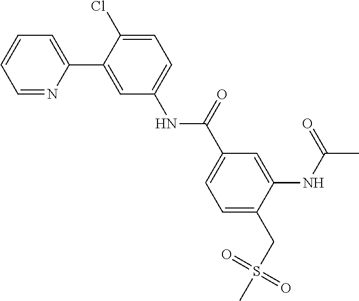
O=S(C)(CC1=CC=C(C(NC2=CC=C(Cl)C(C3=CC=CC=N3)=C2)=O)C=C1NC(=O)C)=O
